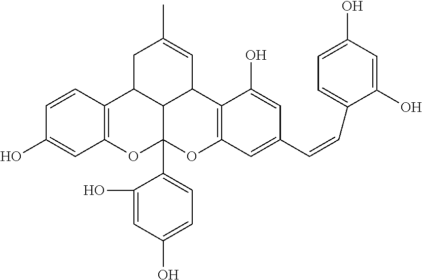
C12=C(C=CC(O)=C1)C1C3C(C=C(C)C1)C1=C(C=C(C=CC4=CC=C(O)C=C4O)C=C1O)OC3(C1=CC=C(O)C=C1O)O2
